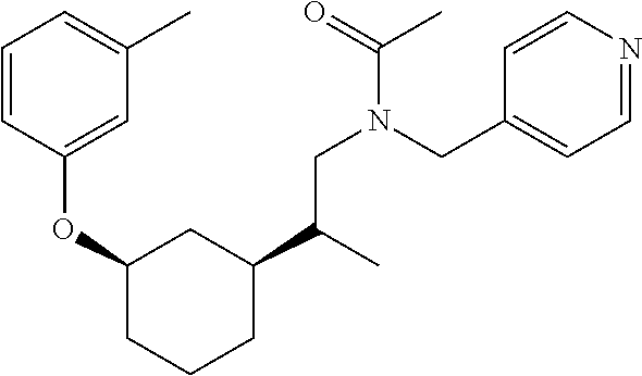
C1=CC(OC2CCCC(C(C)CN(C(=O)C)CC3=CC=NC=C3)C2)=CC(C)=C1
